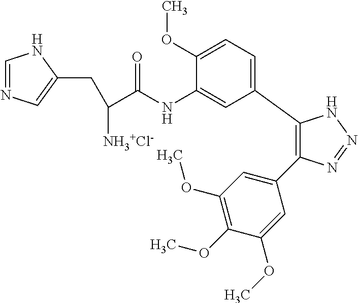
C1(C2=CC=C(OC)C(NC(C(CC3=CN=CN3)[NH3+Cl-])=O)=C2)=C(C2=CC(OC)=C(OC)C(OC)=C2)N=NN1
